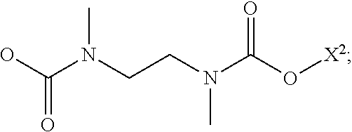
C(N(CCN(C(O[X2])=O)C)C)(O)=O
